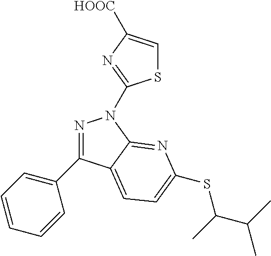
N1=C(C2=CC=CC=C2)C2=CC=C(SC(C(C)C)C)N=C2N1C1=NC([HOOC])=CS1
